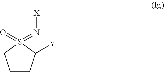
C1CC([Y])S(=O)(=N[X])C1
